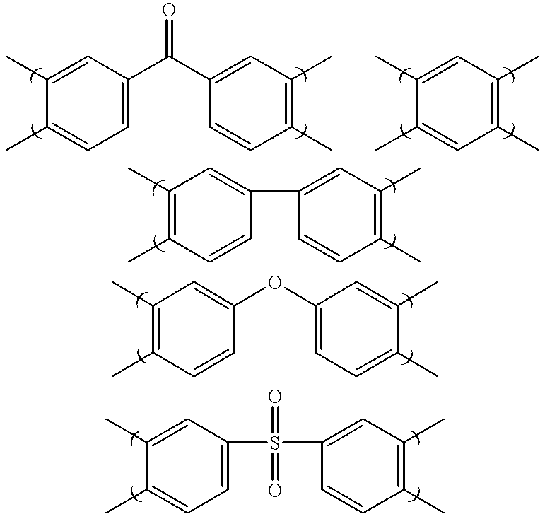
C1(C)=CC(C(C2=CC(C)=C(C)C=C2)=O)=CC=C1C.C1(C)=CC(C)=C(C)C=C1C.C1(C)=C(C)C=CC(C2=CC(C)=C(C)C=C2)=C1.C1(C)=C(C)C=CC(OC2=CC=C(C)C(C)=C2)=C1.C1(C)=CC(S(C2=CC(C)=C(C)C=C2)(=O)=O)=CC=C1C
